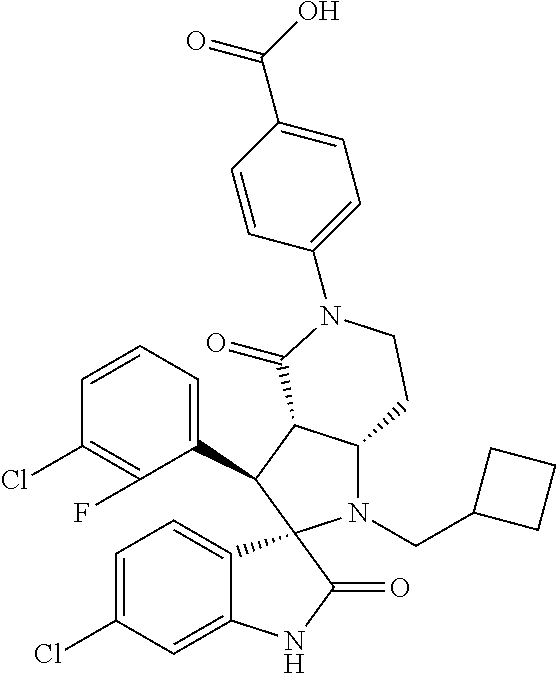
C1(C2C3C(N(CC4CCC4)C24C2=CC=C(Cl)C=C2NC4=O)CCN(C2=CC=C(C(O)=O)C=C2)C3=O)=CC=CC(Cl)=C1F
